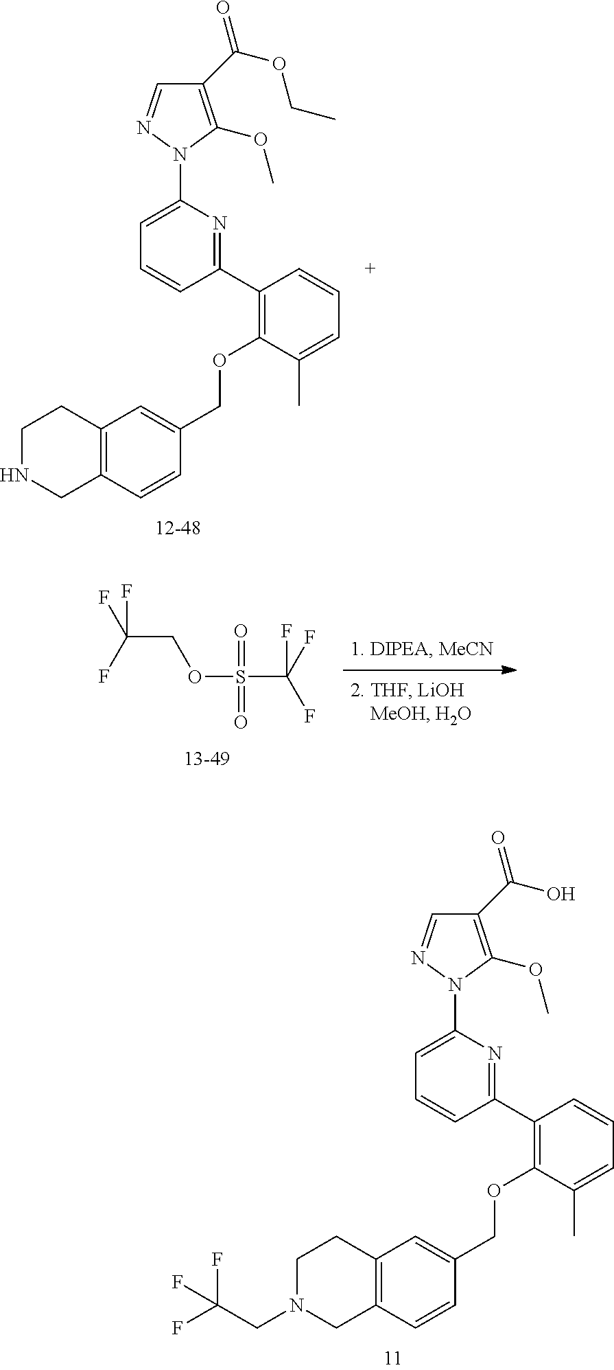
C1=C(N2C(OC)=C(C(OCC)=O)C=N2)N=C(C2=C(OCC3=CC4=C(C=C3)CNCC4)C(C)=CC=C2)C=C1.C(COS(C(F)(F)F)(=O)=O)(F)(F)F.C1=C(N2C(OC)=C(C(O)=O)C=N2)N=C(C2=C(OCC3=CC4=C(C=C3)CN(CC(F)(F)F)CC4)C(C)=CC=C2)C=C1
